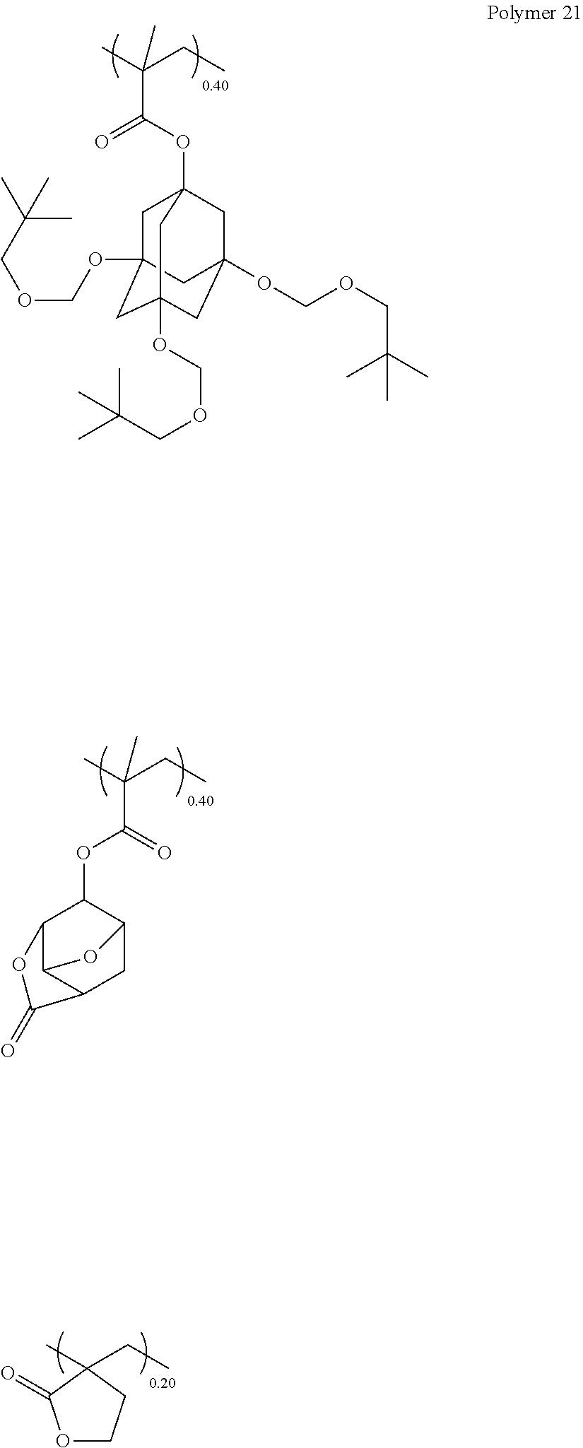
CC(CC)(C)C(OC1C2C3C(CC1O3)C(=O)O2)=O.C1C2(OCOCC(C)(C)C)CC3(OCOCC(C)(C)C)CC(OCOCC(C)(C)C)(CC1(OC(=O)C(C)(CC)C)C3)C2.O1CCC(C)(CC)C1=O
